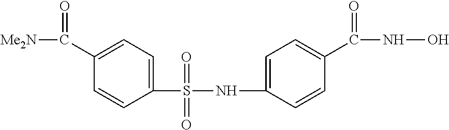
C1(S(NC2=CC=C(C(NO)=O)C=C2)(=O)=O)=CC=C(C([Me2N])=O)C=C1
